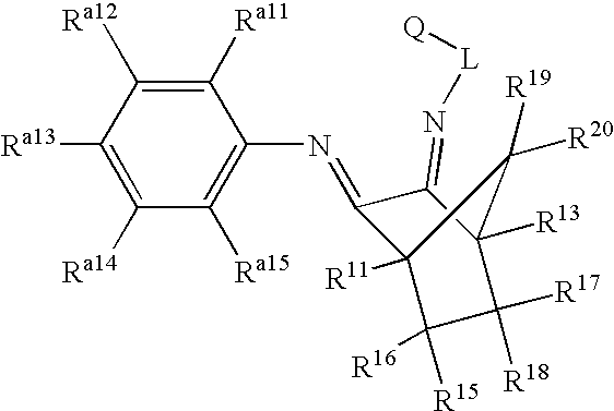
C12([R13])C([R17])([R18])C([R15])([R16])C([R11])(C1([R19])[R20])C(=NC1=C([Ra15])C([Ra14])=C([Ra13])C([Ra12])=C1[Ra11])C2=N[L][Q]
